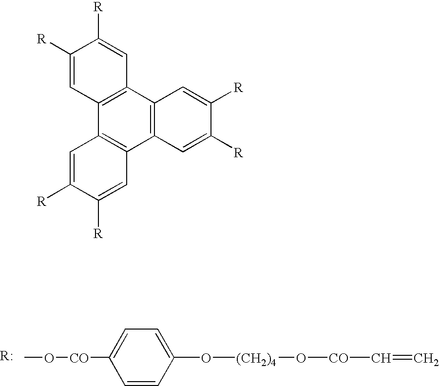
CO[CO]C1=CC=C(O[(CH2)4]O[CO]C=C)C=C1.C1([R])=CC2=C(C=C1[R])C1=C(C3=C2C=C([R])C([R])=C3)C=C([R])C([R])=C1
